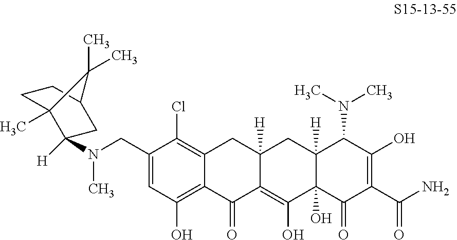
C12=C(Cl)C(CN(C3([H])C4(C)CCC(C3)C4(C)C)C)=CC(O)=C1C(=O)C1=C(O)C3(O)C([H])(CC1([H])C2)C(N(C)C)C(O)=C(C(N)=O)C3=O
